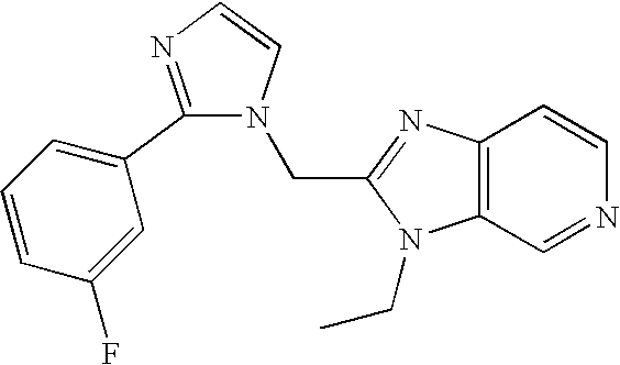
C1=CC2=C(C=N1)N(CC)C(CN1C=CN=C1C1=CC=CC(F)=C1)=N2
